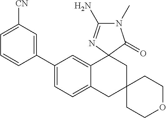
C1(C2=CC=C3C(=C2)C2(CC4(C3)CCOCC4)C(=O)N(C)C(N)=N2)=CC([CN])=CC=C1
